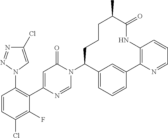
C1=CC(Cl)=C(F)C(C2=CC(=O)N(C3C4=CC=CC(=C4)C4=C(NC(=O)C(C)CCC3)C=CC=N4)C=N2)=C1N1C=C(Cl)N=N1
